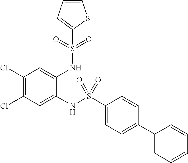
C1(Cl)=C(Cl)C=C(NS(C2=CC=C(C3=CC=CC=C3)C=C2)(=O)=O)C(NS(=O)(=O)C2=CC=CS2)=C1
